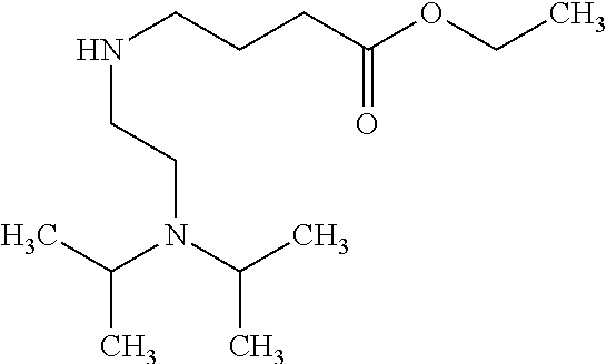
C(N(CCNCCCC(=O)OCC)C(C)C)(C)C
